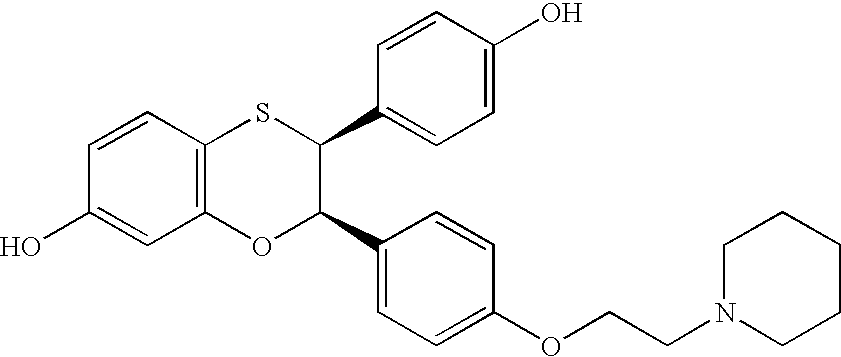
C1=CC2=C(C=C1O)OC(C1=CC=C(OCCN3CCCCC3)C=C1)C(C1=CC=C(O)C=C1)S2
